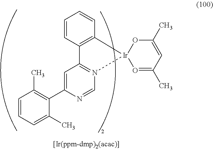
C1=CC=C(C)C(C2=CC3=N(C=N2)[Ir]2(C4=C3C=CC=C4)O=C(C)C=C(C)O2)=C1C
